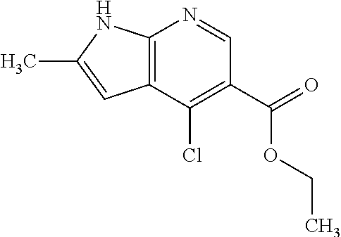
C12=C(C(Cl)=C(C(=O)OCC)C=N1)C=C(C)N2
